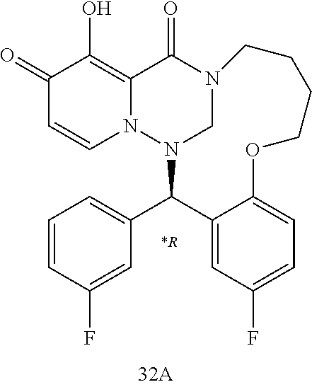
N12CN(C(C3=CC=CC(F)=C3)C3=CC(F)=CC=C3OCCCC1)N1C=CC(=O)C(O)=C1C2=O
